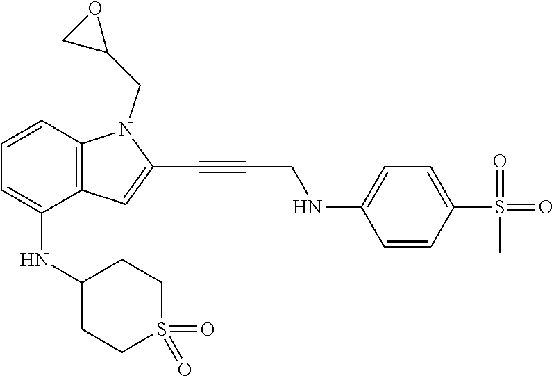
C1S(=O)(=O)CCC(NC2=CC=CC3=C2C=C(C#CCNC2=CC=C(S(C)(=O)=O)C=C2)N3CC2OC2)C1
